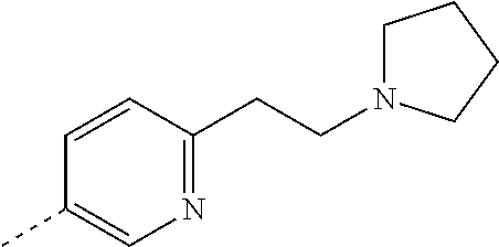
C1=CC(CCN2CCCC2)=NC=C1C
